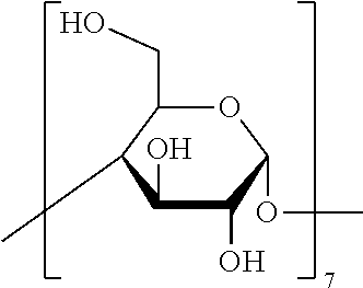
O1C(CO)C(C)C(O)C(O)C1OC
